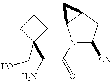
N1(C(C(N)C2(CO)CCC2)=O)C([CN])CC2C1C2
